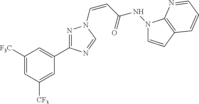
C1([F3C])=CC([CF3])=CC(C2=NN(C=CC(NN3C=CC4=C3N=CC=C4)=O)C=N2)=C1
